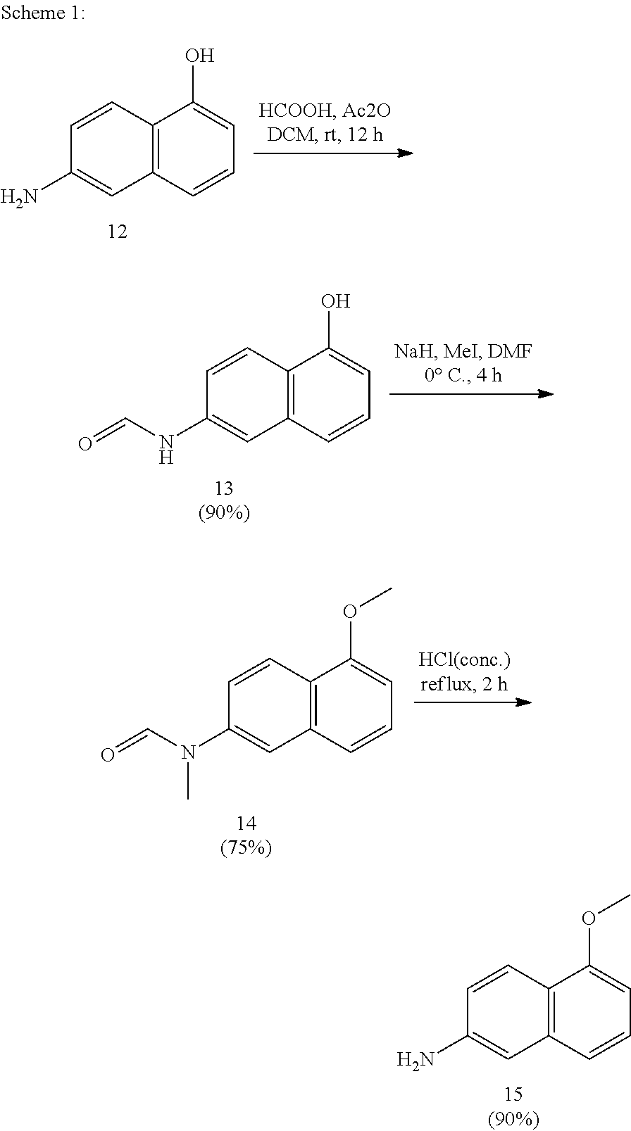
C12=C(C=CC=C1O)C=C(NC=O)C=C2.C12=C(C=CC=C1OC)C=C(N(C=O)C)C=C2.C12=C(C=CC=C1OC)C=C(N)C=C2.C12=C(C=CC=C1O)C=C(N)C=C2
